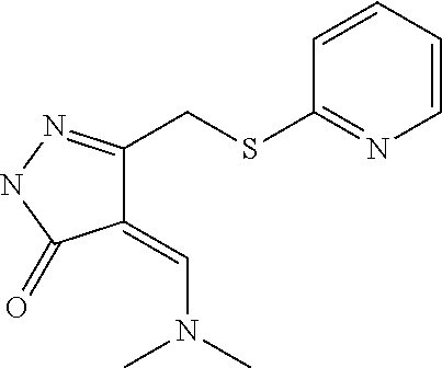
C1(=CN(C)C)C(CSC2=NC=CC=C2)=NNC1=O
